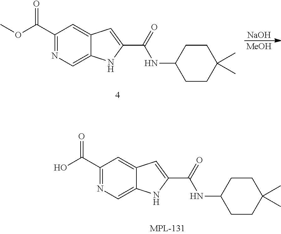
N(C1CCC(C)(C)CC1)C(C1=CC2=CC(C(OC)=O)=NC=C2N1)=O.[NaOH].[MeOH].N(C1CCC(C)(C)CC1)C(C1=CC2=CC(C(O)=O)=NC=C2N1)=O
